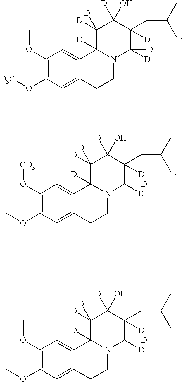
C1(OC)=C(O[D3C])C=C2C(=C1)C1([D])N(CC2)C([D])([D])C([D])(CC(C)C)C([D])(O)C1([D])[D].C1(O[CD3])=C(OC)C=C2C(=C1)C1([D])N(CC2)C([D])([D])C([D])(CC(C)C)C([D])(O)C1([D])[D].C1(OC)=C(OC)C=C2C(=C1)C1([D])N(CC2)C([D])([D])C([D])(CC(C)C)C([D])(O)C1([D])[D]
